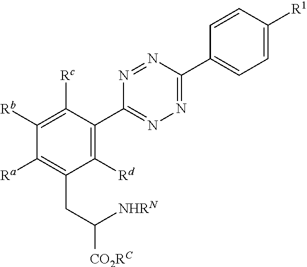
[Rc]C1=C([Rb])C([Ra])=C(CC([CO2RC])[NHRN])C([Rd])=C1C1=NN=C(C2=CC=C([R1])C=C2)N=N1
